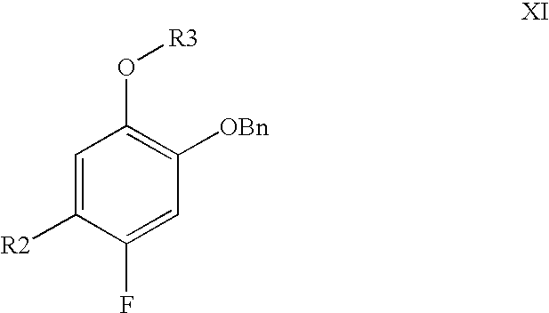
C1=C([R2])C(F)=CC([OBn])=C1O[R3]
